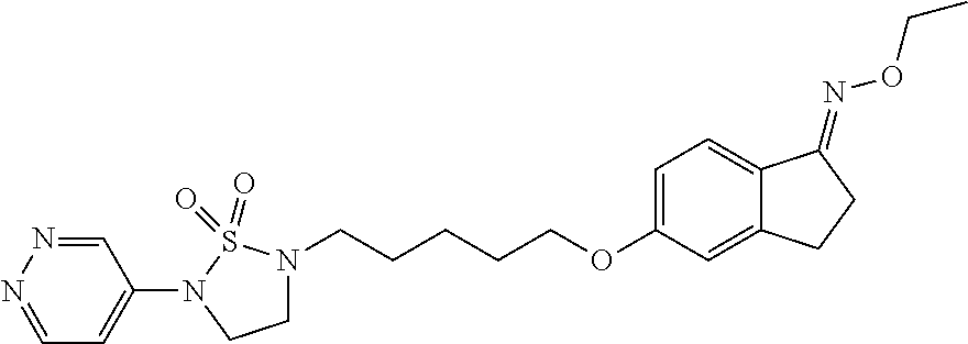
C1(N2CCN(CCCCCOC3=CC=C4C(=C3)CCC4=NOCC)S2(=O)=O)=CC=NN=C1
